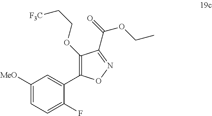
C1([MeO])=CC=C(F)C(C2=C(OCC[F3C])C(C(=O)OCC)=NO2)=C1
